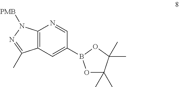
C12=C(C=C(B3OC(C)(C)C(C)(C)O3)C=N1)C(C)=NN2[PMB]
